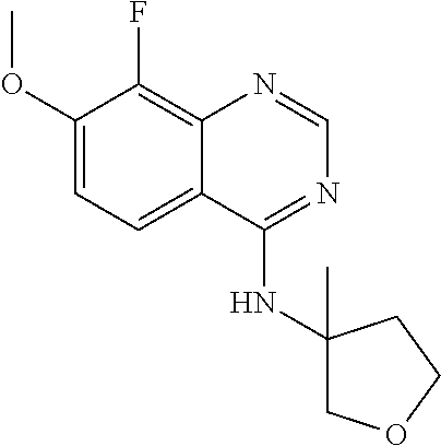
C1(OC)=CC=C2C(=C1F)N=CN=C2NC1(C)COCC1
